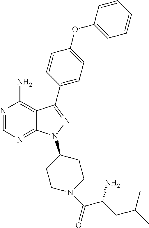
N1=CN=C2C(=C1N)C(C1=CC=C(OC3=CC=CC=C3)C=C1)=NN2C1CCN(C(=O)C(CC(C)C)N)CC1
